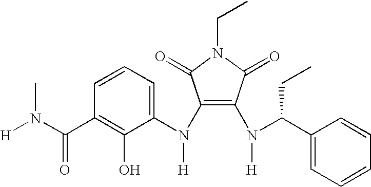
C1(N(C2=CC=CC(C(N([H])C)=O)=C2O)[H])=C(N(C(C2=CC=CC=C2)CC)[H])C(=O)N(CC)C1=O
